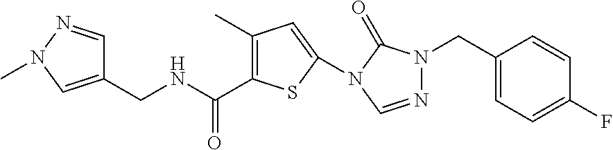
C(NCC1=CN(C)N=C1)(=O)C1=C(C)C=C(N2C(=O)N(CC3=CC=C(F)C=C3)N=C2)S1
